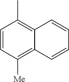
C1=CC([Me])=C2C(=C1C)C=CC=C2
